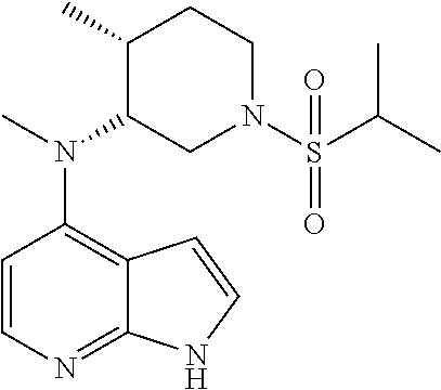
C1=CN=C2C(=C1N(C)C1CN(S(C(C)C)(=O)=O)CCC1C)C=CN2
